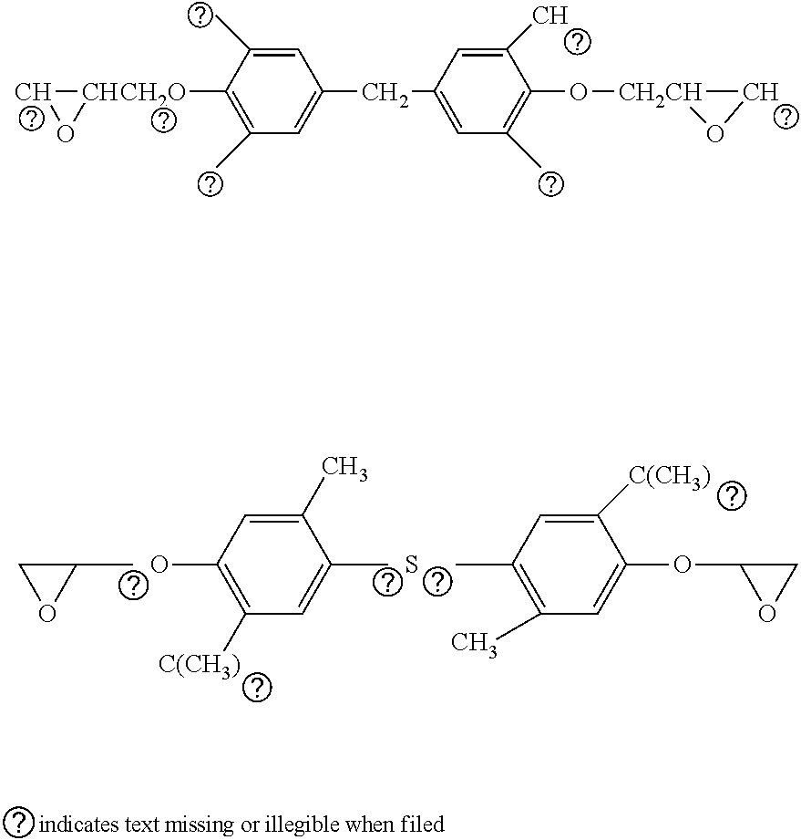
C1OC1C.C1(O)=C([C(CH3)])C=C(C)C(C)=C1.S.CC1=C(C)C=C(OC2OC2)C([C(CH3)])=C1.[CH2O](C1=C(C)C=C(CC2=CC(C)=C(O[CH2CH]3CO3)C(C)=C2)C=C1C)C1CO1
